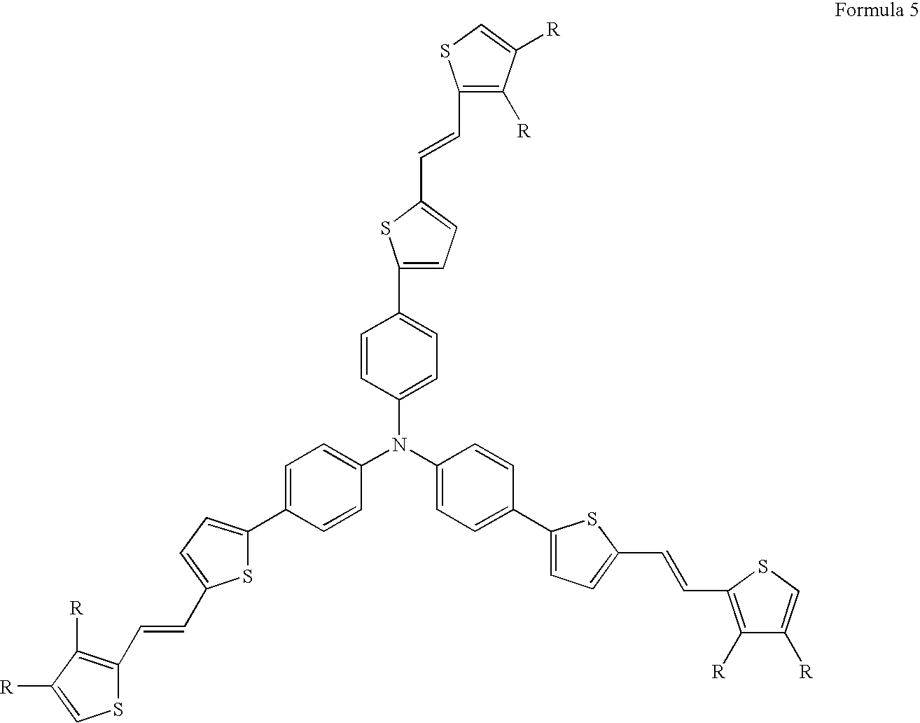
C1(N(C2=CC=C(C3=CC=C(C=CC4=C([R])C([R])=CS4)S3)C=C2)C2=CC=C(C3=CC=C(C=CC4=C([R])C([R])=CS4)S3)C=C2)=CC=C(C2=CC=C(C=CC3=C([R])C([R])=CS3)S2)C=C1
